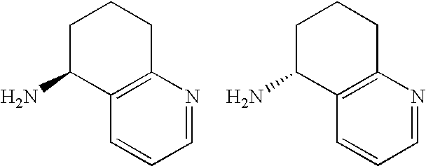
C1C(N)C2=C(CC1)N=CC=C2.C1C(N)C2=C(CC1)N=CC=C2
